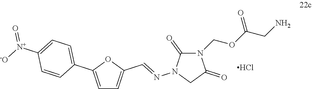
N1(COC(CN)=O)C(=O)N(N=CC2=CC=C(C3=CC=C([N+]([-O])=O)C=C3)O2)CC1=O.Cl
